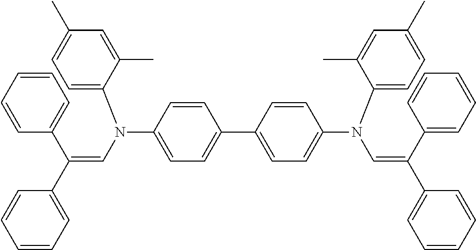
N(C1=CC=C(C2=CC=C(N(C3=CC=C(C)C=C3C)C=C(C3=CC=CC=C3)C3=CC=CC=C3)C=C2)C=C1)(C=C(C1=CC=CC=C1)C1=CC=CC=C1)C1=CC=C(C)C=C1C
